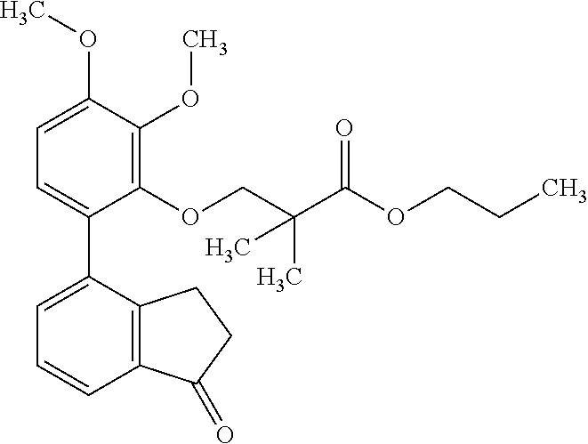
C1=C(OC)C(OC)=C(OCC(C(OCCC)=O)(C)C)C(C2=CC=CC3=C2CCC3=O)=C1
